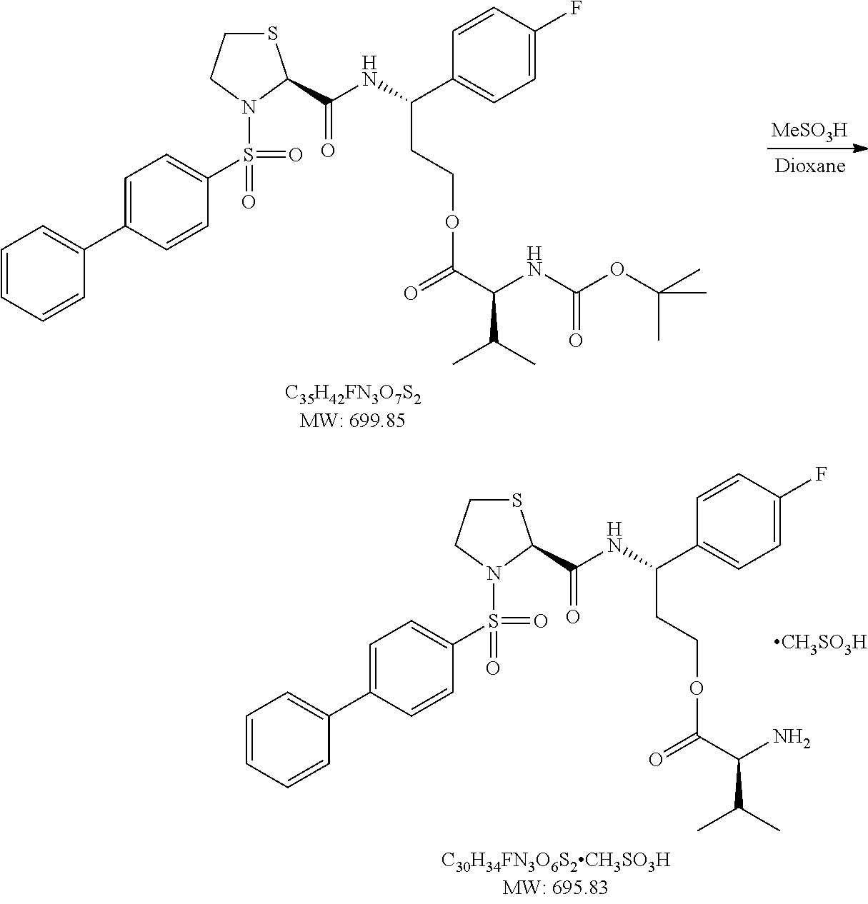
C1=CC(F)=CC=C1C(CCOC(C(C(C)C)N)=O)NC(C1SCCN1S(C1=CC=C(C2=CC=CC=C2)C=C1)(=O)=O)=O.[CH3SO3H].C1=CC(F)=CC=C1C(CCOC(C(C(C)C)NC(=O)OC(C)(C)C)=O)NC(C1SCCN1S(C1=CC=C(C2=CC=CC=C2)C=C1)(=O)=O)=O.[MeSO3H]
